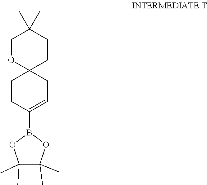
C1C(B2OC(C)(C)C(C)(C)O2)=CCC2(C1)OCC(C)(C)CC2
